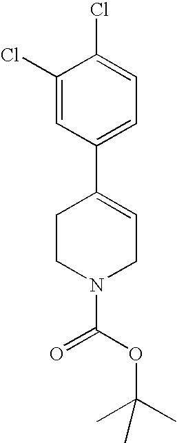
C1CN(C(OC(C)(C)C)=O)CC=C1C1=CC=C(Cl)C(Cl)=C1
